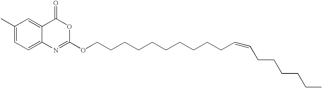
C1(C)=CC=C2C(=C1)C(=O)OC(OCCCCCCCCCCC=CCCCCCC)=N2
